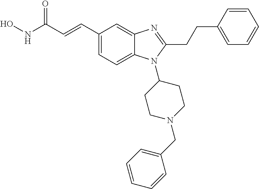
C1(C=CC(NO)=O)=CC=C2C(=C1)N=C(CCC1=CC=CC=C1)N2C1CCN(CC2=CC=CC=C2)CC1
